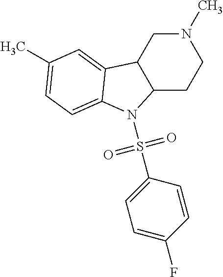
N1(C)CC2C(CC1)N(S(C1=CC=C(F)C=C1)(=O)=O)C1=CC=C(C)C=C21
